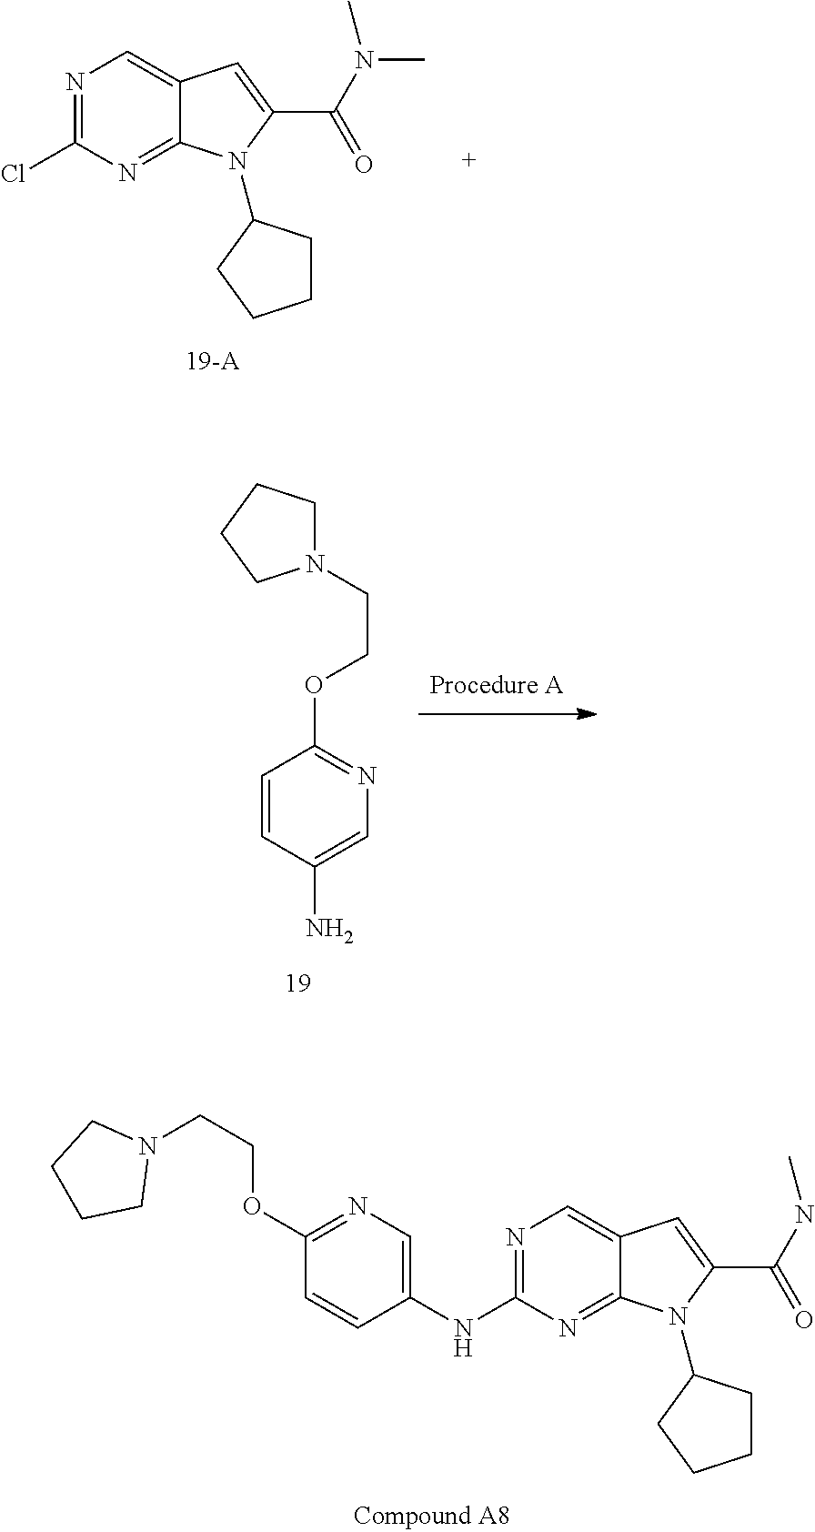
C1=C(N)C=CC(OCCN2CCCC2)=N1.N1=C(Cl)N=C2C(=C1)C=C(C(N(C)C)=O)N2C1CCCC1.C1=C(NC2=NC=C3C(=N2)N(C2CCCC2)C(C(NC)=O)=C3)C=CC(OCCN2CCCC2)=N1
